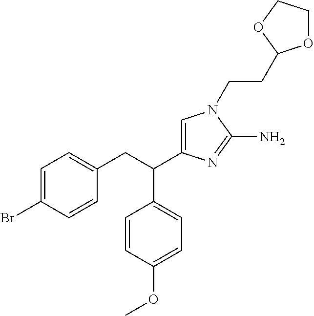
C1=C(Br)C=CC(CC(C2=CN(CCC3OCCO3)C(N)=N2)C2=CC=C(OC)C=C2)=C1
